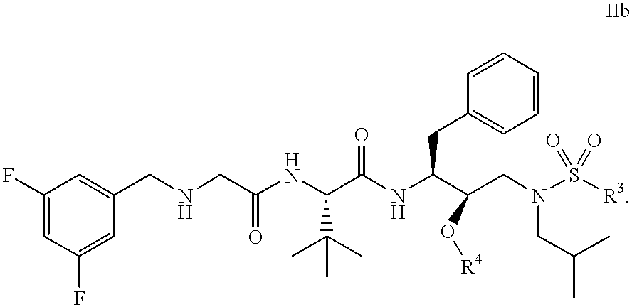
C1(F)=CC(F)=CC(CNCC(NC(C(NC(C(CN(S(=O)(=O)[R3])CC(C)C)O[R4])CC2=CC=CC=C2)=O)C(C)(C)C)=O)=C1
